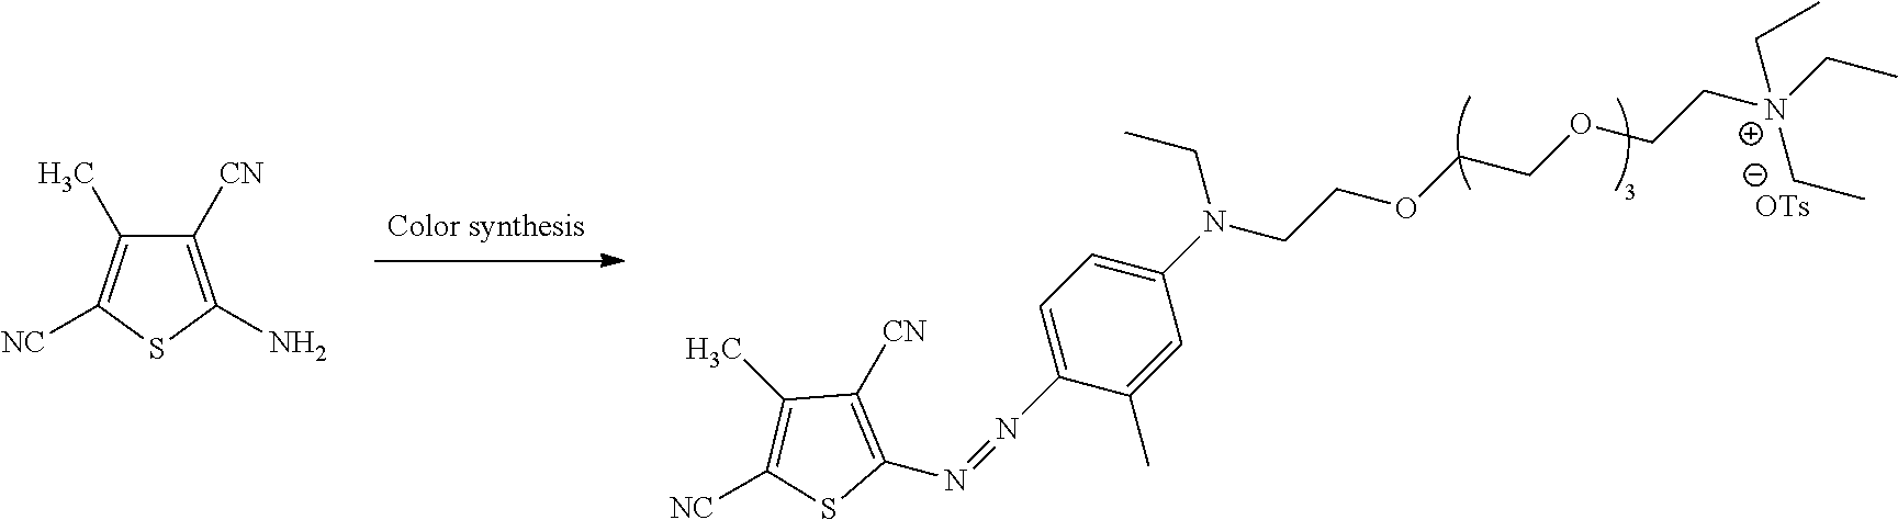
CC1=C([NC])SC(N=NC2=CC=C(N(CCOCCOCC[N+](CC)(CC)CC)CC)C=C2C)=C1[CN].C1([CN])=C(N)SC([NC])=C1C
